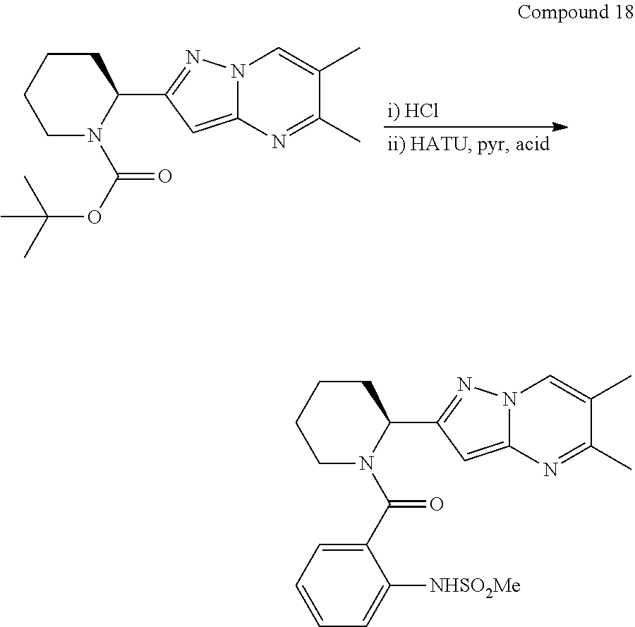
C1CN(C(=O)OC(C)(C)C)C(C2=NN3C(=C2)N=C(C)C(C)=C3)CC1.C1CN(C(=O)C2=CC=CC=C2[NHSO2Me])C(C2=NN3C(=C2)N=C(C)C(C)=C3)CC1
